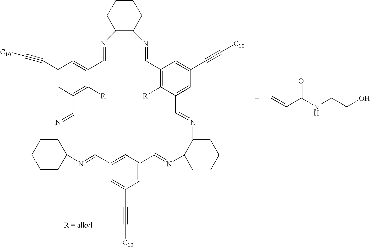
C1CCC2C(C1)N=CC1=C([R])C(=CC(C#C[C10])=C1)C=NC1C(CCCC1)N=CC1=C([R])C(=CC(C#C[C10])=C1)C=NC1C(N=CC3=CC(C#C[C10])=CC(=C3)C=N2)CCCC1.C=CC(NCCO)=O
